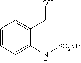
C1=CC=C(N[SO2Me])C(CO)=C1
